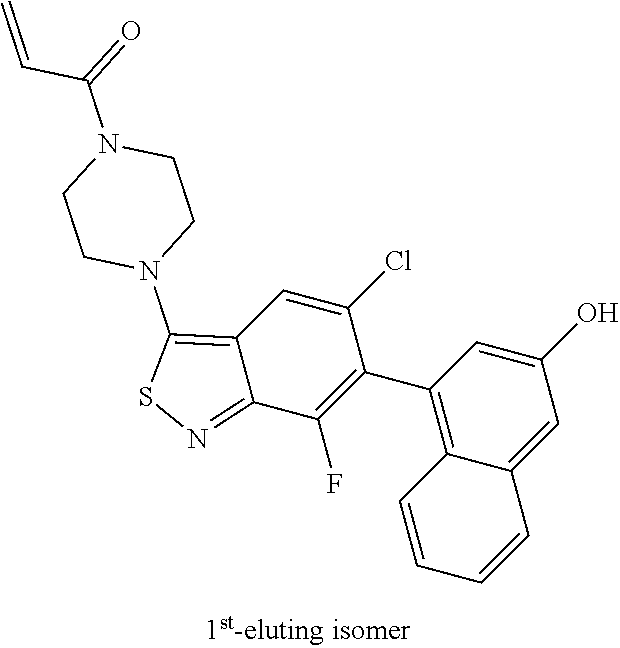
N1(C2=C3C=C(Cl)C(C4=C5C(=CC(O)=C4)C=CC=C5)=C(F)C3=NS2)CCN(C(=O)C=C)CC1
